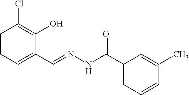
C1=CC=C(C=NNC(C2=CC=CC(C)=C2)=O)C(O)=C1Cl
